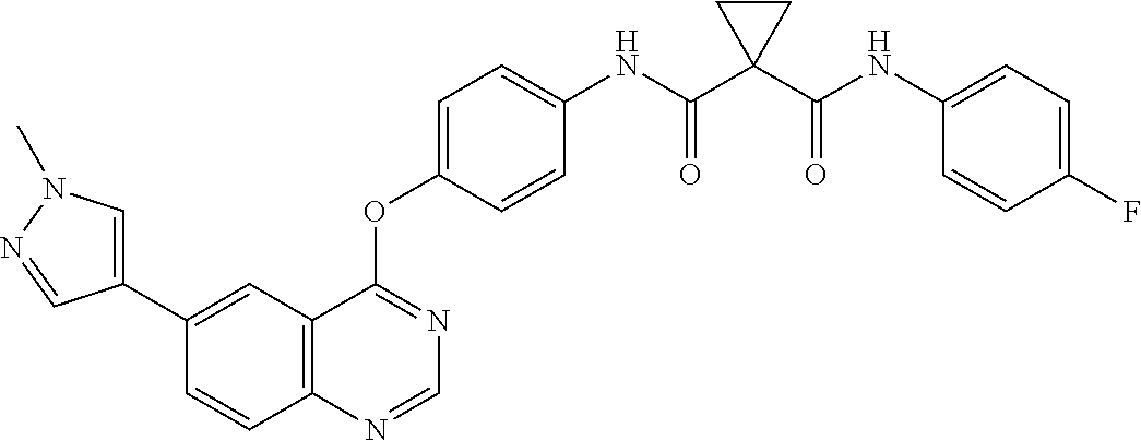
C12=C(N=CN=C1OC1=CC=C(NC(C3(C(NC4=CC=C(F)C=C4)=O)CC3)=O)C=C1)C=CC(C1=CN(C)N=C1)=C2
